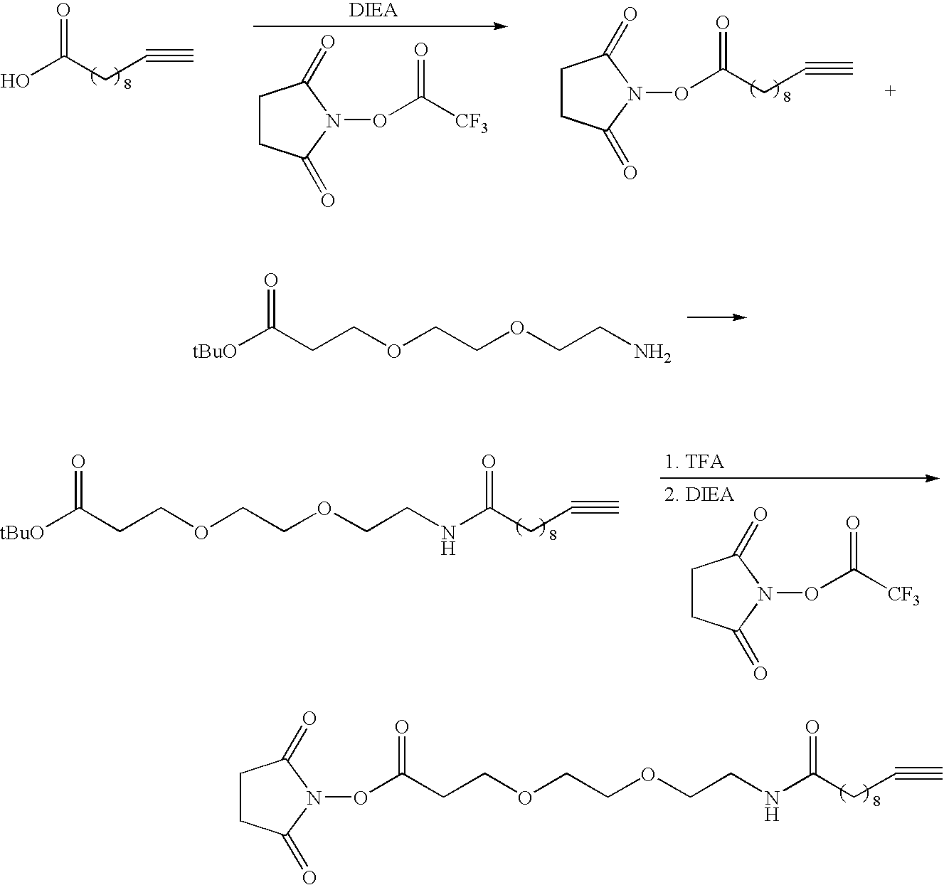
C1CC(=O)N(OC(=O)CCOCCOCCNC(=O)CC#C)C1=O.OC(CC#C)=O.C1CC(=O)N(OC([CF3])=O)C1=O.C1CC(=O)N(OC(=O)CC#C)C1=O.[tBuO]C(CCOCCOCCN)=O.[tBuO]C(CCOCCOCCNC(=O)CC#C)=O.C1CC(=O)N(OC([CF3])=O)C1=O
